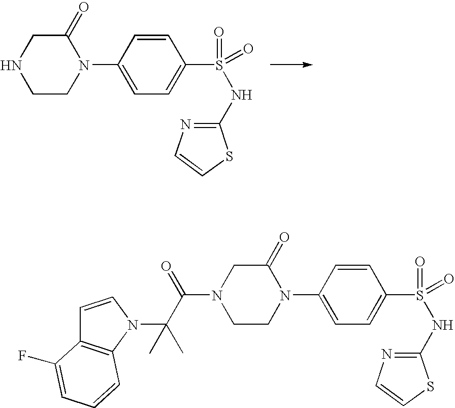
C1(=O)CNCCN1C1=CC=C(S(=O)(NC2=NC=CS2)=O)C=C1.C1(=O)CN(C(C(N2C3=C(C=C2)C(F)=CC=C3)(C)C)=O)CCN1C1=CC=C(S(=O)(NC2=NC=CS2)=O)C=C1
